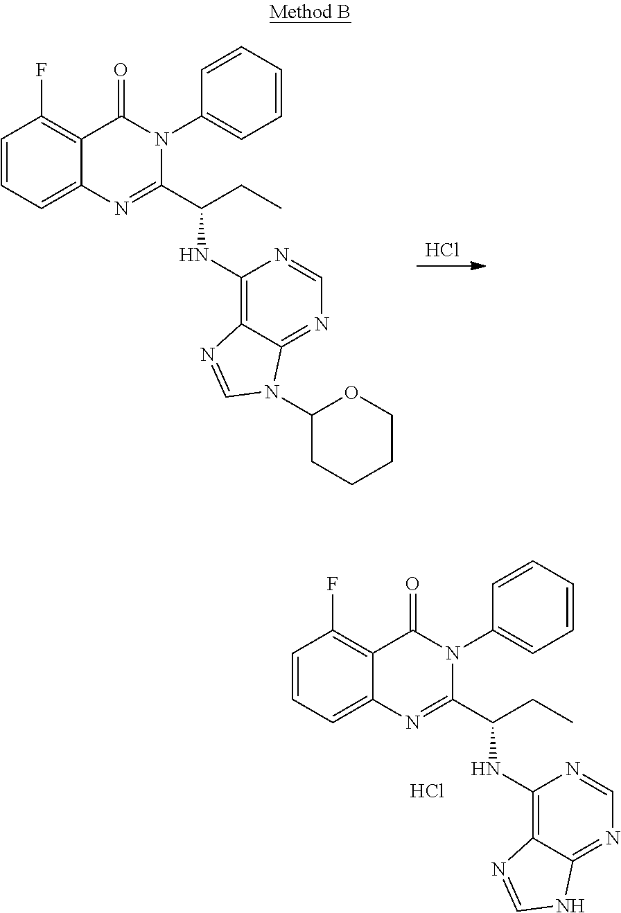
Cl.C1=CC=C2C(=C1F)C(=O)N(C1=CC=CC=C1)C(C(CC)NC1=C3C(=NC=N1)N(C1CCCCO1)C=N3)=N2.C1=CC=C2C(=C1F)C(=O)N(C1=CC=CC=C1)C(C(CC)NC1=C3C(=NC=N1)NC=N3)=N2.Cl
